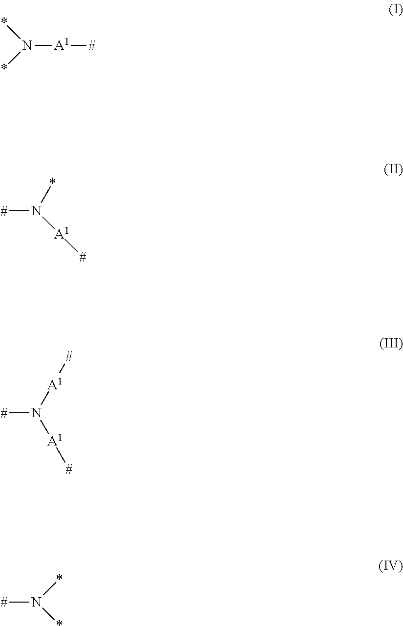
N([A1][#])(*)*.[#]N(*)[A1][#].[#]N([A1][#])[A1][#].N([#])(*)*
